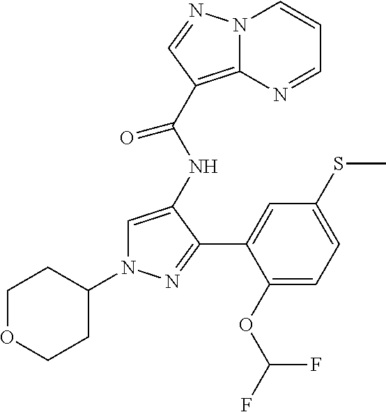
C1=C(NC(C2=C3N(C=CC=N3)N=C2)=O)C(C2=CC(SC)=CC=C2OC(F)F)=NN1C1CCOCC1
